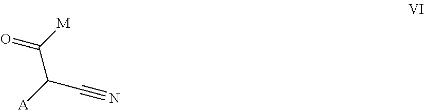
O=C([M])C([A])C#N
